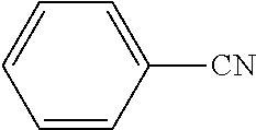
C1=CC([CN])=CC=C1
